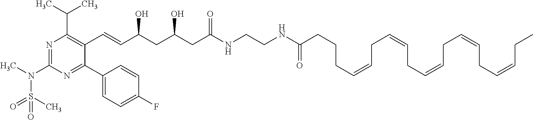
N1=C(N(C)S(C)(=O)=O)N=C(C2=CC=C(F)C=C2)C(C=CC(CC(CC(NCCNC(CCCC=CCC=CCC=CCC=CCC=CCC)=O)=O)O)O)=C1C(C)C
